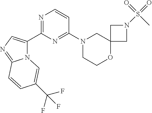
N12C(C3=NC=CC(N4CCOC5(C4)CN(S(=O)(=O)C)C5)=N3)=CN=C1C=CC(C(F)(F)F)=C2
